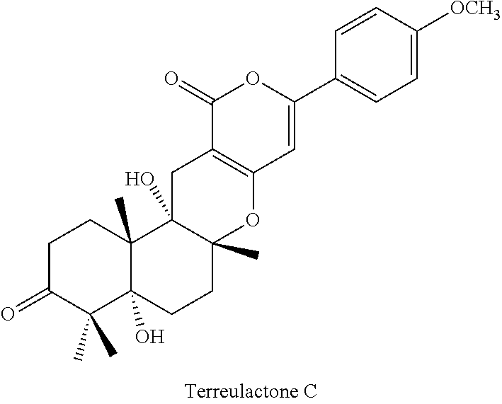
C1C(=O)C(C)(C)C2(O)C(C)(C1)C1(O)C(C)(CC2)OC2=C(C1)C(=O)OC(C1=CC=C([OCH3])C=C1)=C2
